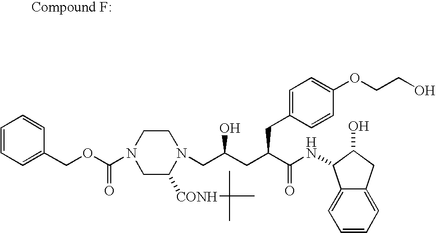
C1=CC=C(COC(N2CC([CONH]C(C)(C)C)N(CC(CC(C(NC3C4=CC=CC=C4CC3O)=O)CC3=CC=C(OCCO)C=C3)O)CC2)=O)C=C1
